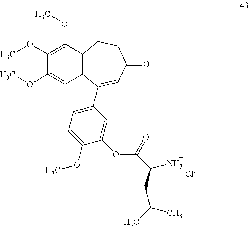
C1(OC)=C(OC)C2=C(C(C3=CC=C(OC)C(OC(=O)C(CC(C)C)N)=C3)=CC(=O)CC2)C=C1OC.[Cl-]
